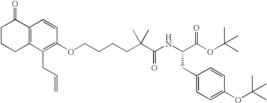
C12=C(C(CC=C)=C(OCCCCC(C(NC(C(OC(C)(C)C)=O)CC3=CC=C(OC(C)(C)C)C=C3)=O)(C)C)C=C1)CCCC2=O
